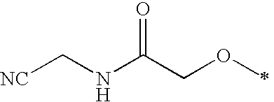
[NC]CNC(COC)=O
